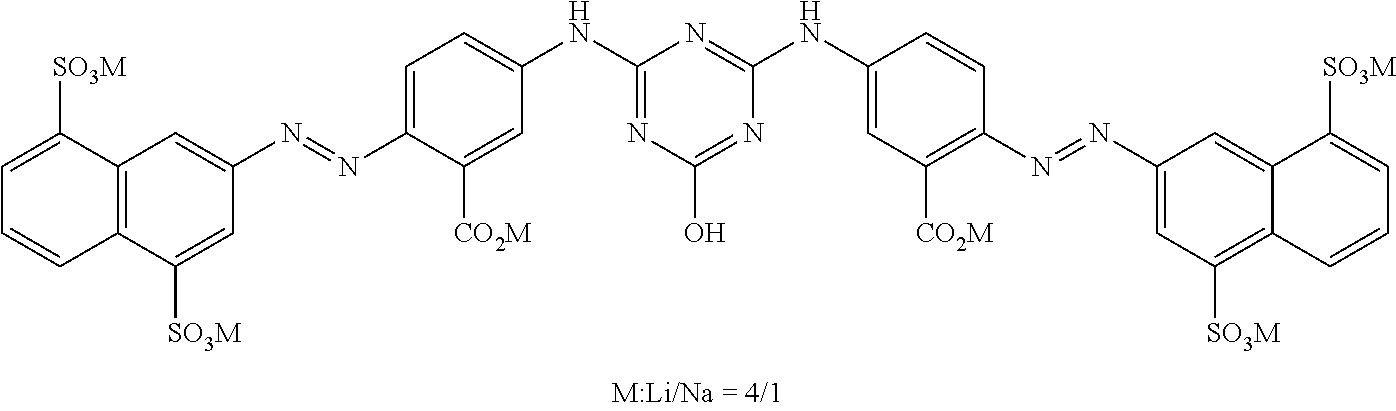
C12=C(C([SO3M])=CC(N=NC3=CC=C(NC4=NC(O)=NC(NC5=CC([CO2M])=C(N=NC6=CC([SO3M])=C7C(=C6)C([SO3M])=CC=C7)C=C5)=N4)C=C3[CO2M])=C1)C=CC=C2[SO3M]
